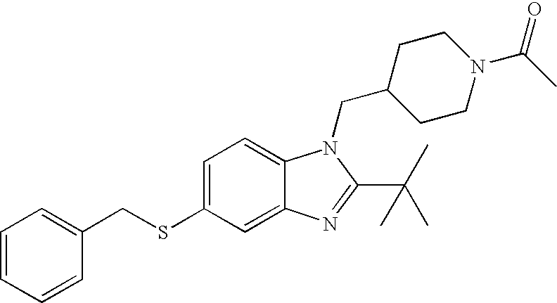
C1=C(SCC2=CC=CC=C2)C=C2C(=C1)N(CC1CCN(C(C)=O)CC1)C(C(C)(C)C)=N2
